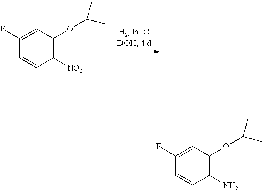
C1(F)=CC(OC(C)C)=C(N)C=C1.C1(F)=CC(OC(C)C)=C([NO2])C=C1
